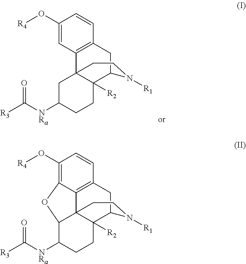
C1(O[R4])=CC2=C(C=C1)CC1C3([R2])C2(CC([NRa]C([R3])=O)CC3)CCN1[R1].C1(O[R4])=C2C3=C(C=C1)CC1C4([R2])C3(C(C([NRa]C([R3])=O)CC4)O2)CCN1[R1]
